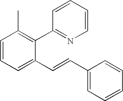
C1=CC=C(C=CC2=CC=CC=C2)C(C2=NC=CC=C2)=C1C
